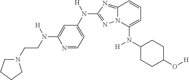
C1=C(N([H])CCN2CCCC2)N=CC=C1N([H])C1=NN2C(=N1)C=CC=C2N(C1CCC(O[H])CC1)[H]
